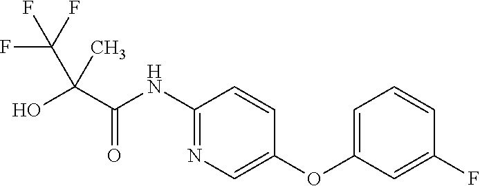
C1(NC(C(C)(C(F)(F)F)O)=O)=NC=C(OC2=CC=CC(F)=C2)C=C1
